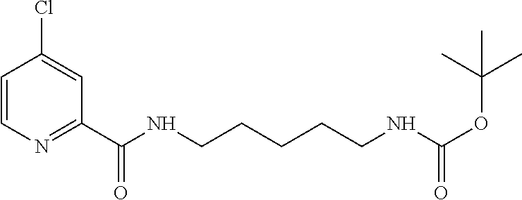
C1=CN=C(C(NCCCCCNC(OC(C)(C)C)=O)=O)C=C1Cl
